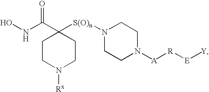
C1CN([Rx])CCC1(C(NO)=O)[S(O)n]N1CCN([A][R][E][Y])CC1
